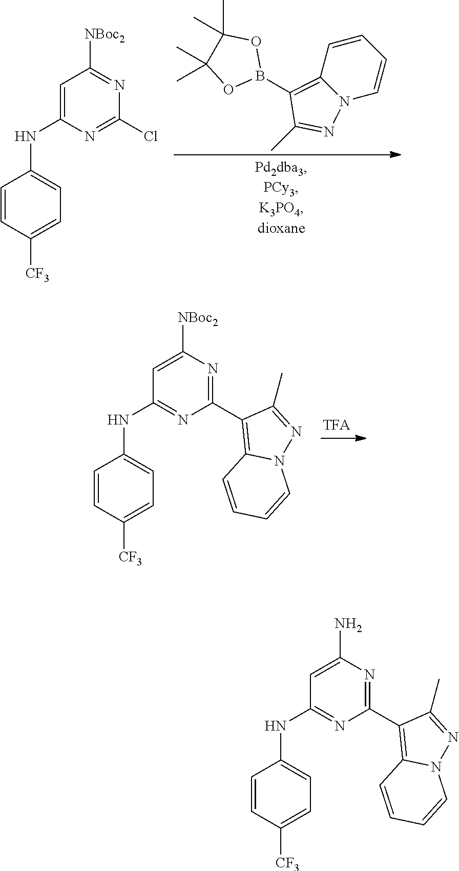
C1(C2=NC([NBoc2])=CC(NC3=CC=C([CF3])C=C3)=N2)=C2N(N=C1C)C=CC=C2.B1(C2=C3N(N=C2C)C=CC=C3)OC(C)(C)C(C)(C)O1.ClC1=NC(NC2=CC=C([CF3])C=C2)=CC([NBoc2])=N1.C1(C2=NC(N)=CC(NC3=CC=C([CF3])C=C3)=N2)=C2N(N=C1C)C=CC=C2
